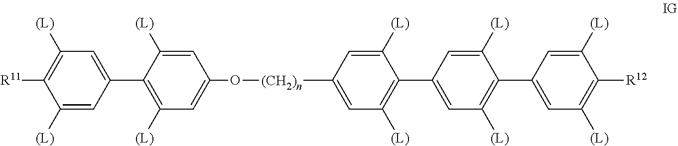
[R11]C1=C([(L)])C=C(C2=C([(L)])C=C(O[(CH2)n]C3=CC([(L)])=C(C4=CC([(L)])=C(C5=CC([(L)])=C([R12])C([(L)])=C5)C([(L)])=C4)C([(L)])=C3)C=C2[(L)])C=C1[(L)]
